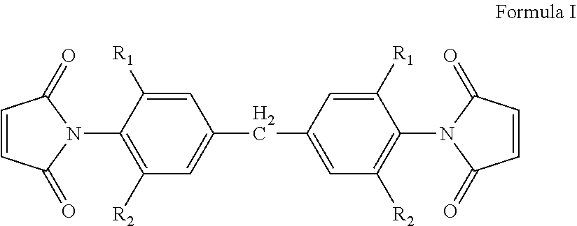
C1(=O)C=CC(=O)N1C1=C([R2])C=C(CC2=CC([R2])=C(N3C(=O)C=CC3=O)C([R1])=C2)C=C1[R1]
